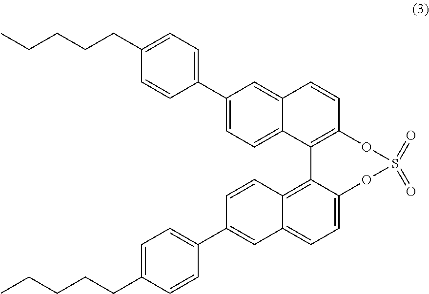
C1(C2=CC=C(CCCCC)C=C2)=CC=C2C(=C1)C=CC1=C2C2=C3C(=CC=C2OS(=O)(=O)O1)C=C(C1=CC=C(CCCCC)C=C1)C=C3
